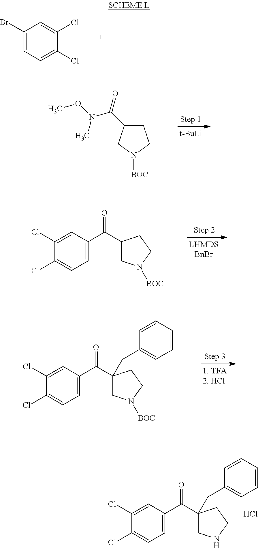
C1(Br)=CC=C(Cl)C(Cl)=C1.[t-BuLi].C1C(C(=O)N(OC)C)CN([BOC])C1.C1=C(C(C2CN([BOC])CC2)=O)C=C(Cl)C(Cl)=C1.C1=C(C(C2(CC3=CC=CC=C3)CN([BOC])CC2)=O)C=C(Cl)C(Cl)=C1.C1=C(C(C2(CC3=CC=CC=C3)CNCC2)=O)C=C(Cl)C(Cl)=C1.Cl
